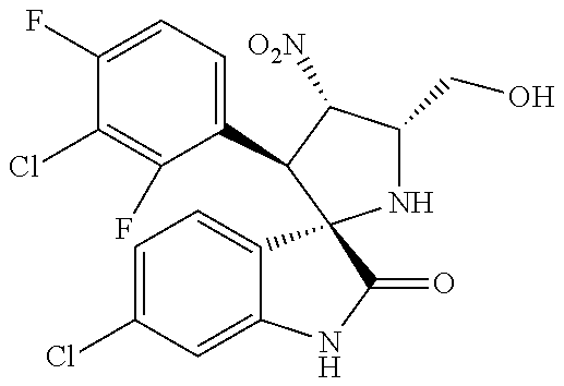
C1(F)=CC=C(C2C([O2N])C(CO)NC23C2=CC=C(Cl)C=C2NC3=O)C(F)=C1Cl
